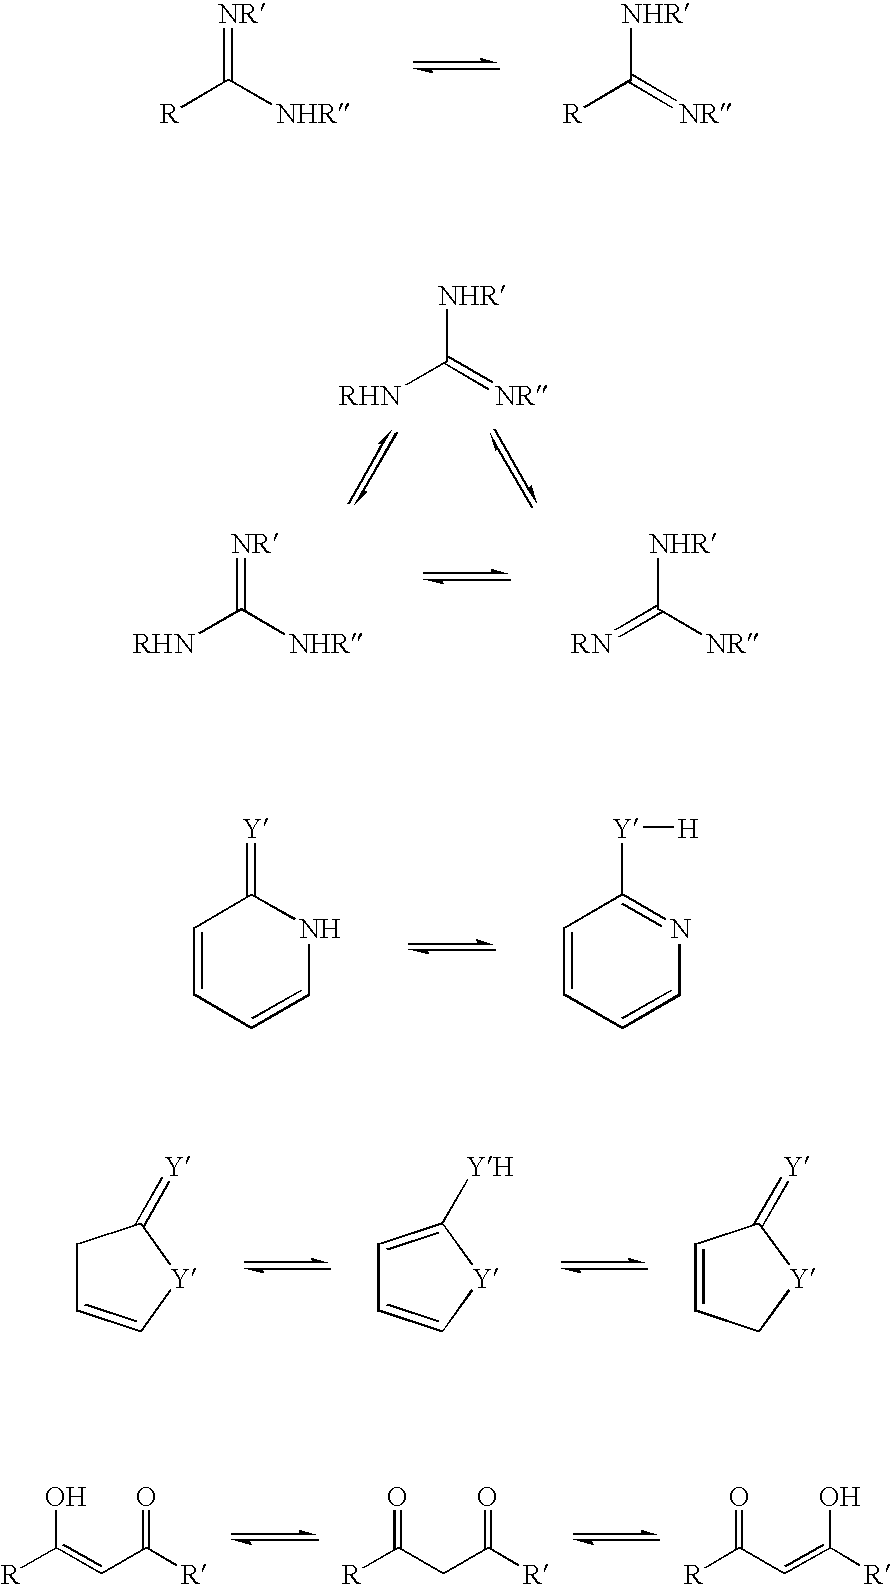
[R]C([NHR])=[NR].[R]C(=[NR])[NHR].[RN]=C([NR])[NHR].[RHN]C([NHR])=[NR].[RHN]C(=[NR])[NHR].C1=CC=CNC1=[Y].C1=CC=CN=C1[Y][H].C1C=C[Y]C1=[Y].C1=C([YH])[Y]C=C1.C1=CC[Y]C1=[Y].[R]C(=CC([R])=O)O.[R]C(CC([R])=O)=O.[R]C(C=C([R])O)=O
